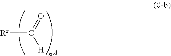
[Rz]C(=O)[H].[A]
